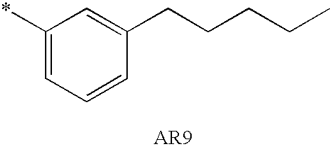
C1(*)=CC=CC(CCCCC)=C1
